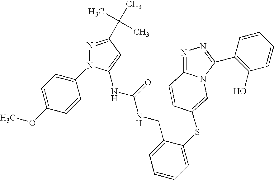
N1=C(C(C)(C)C)C=C(NC(NCC2=CC=CC=C2SC2=CN3C(=NN=C3C3=C(O)C=CC=C3)C=C2)=O)N1C1=CC=C(OC)C=C1
